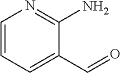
C1=CC=C(C=O)C(N)=N1
